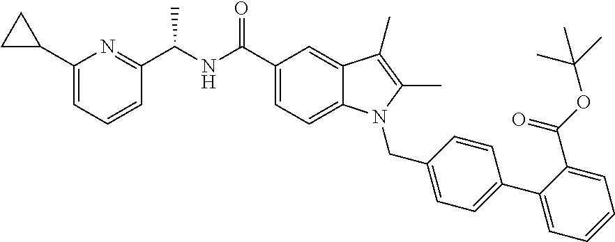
C1(C2CC2)=CC=CC(C(NC(C2=CC=C3C(=C2)C(C)=C(C)N3CC2=CC=C(C3=CC=CC=C3C(OC(C)(C)C)=O)C=C2)=O)C)=N1
